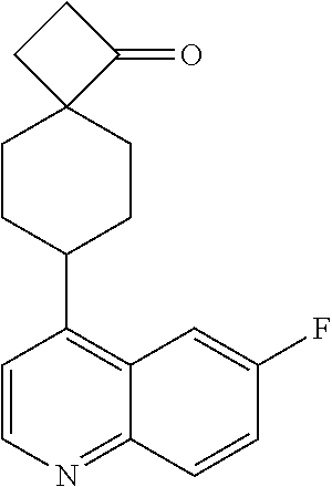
C12=NC=CC(C3CCC4(CC3)C(=O)CC4)=C1C=C(F)C=C2
